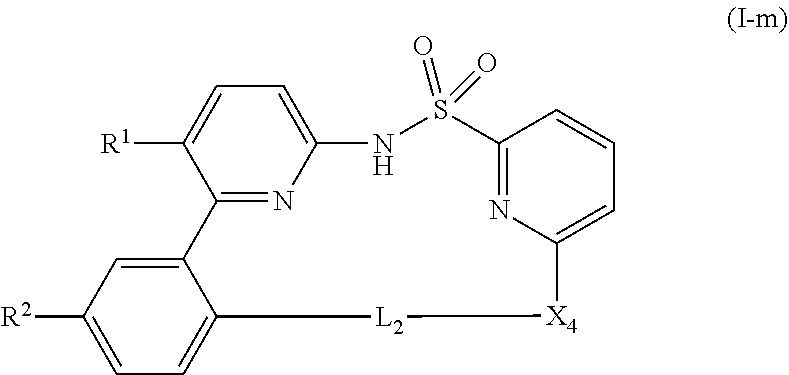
C12=NC(=CC=C1[R1])NS(=O)(=O)C1=NC(=CC=C1)[X4][L2]C1=CC=C([R2])C=C21
